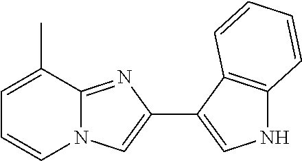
C1=C(C)C2=NC(C3=CNC4=C3C=CC=C4)=CN2C=C1
